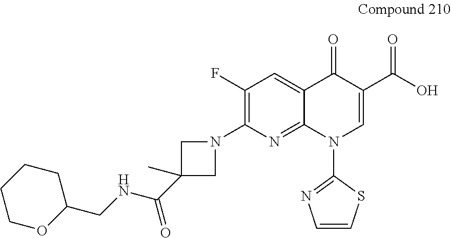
C(NC(=O)C1(C)CN(C2=C(F)C=C3C(=N2)N(C2=NC=CS2)C=C(C(O)=O)C3=O)C1)C1CCCCO1
